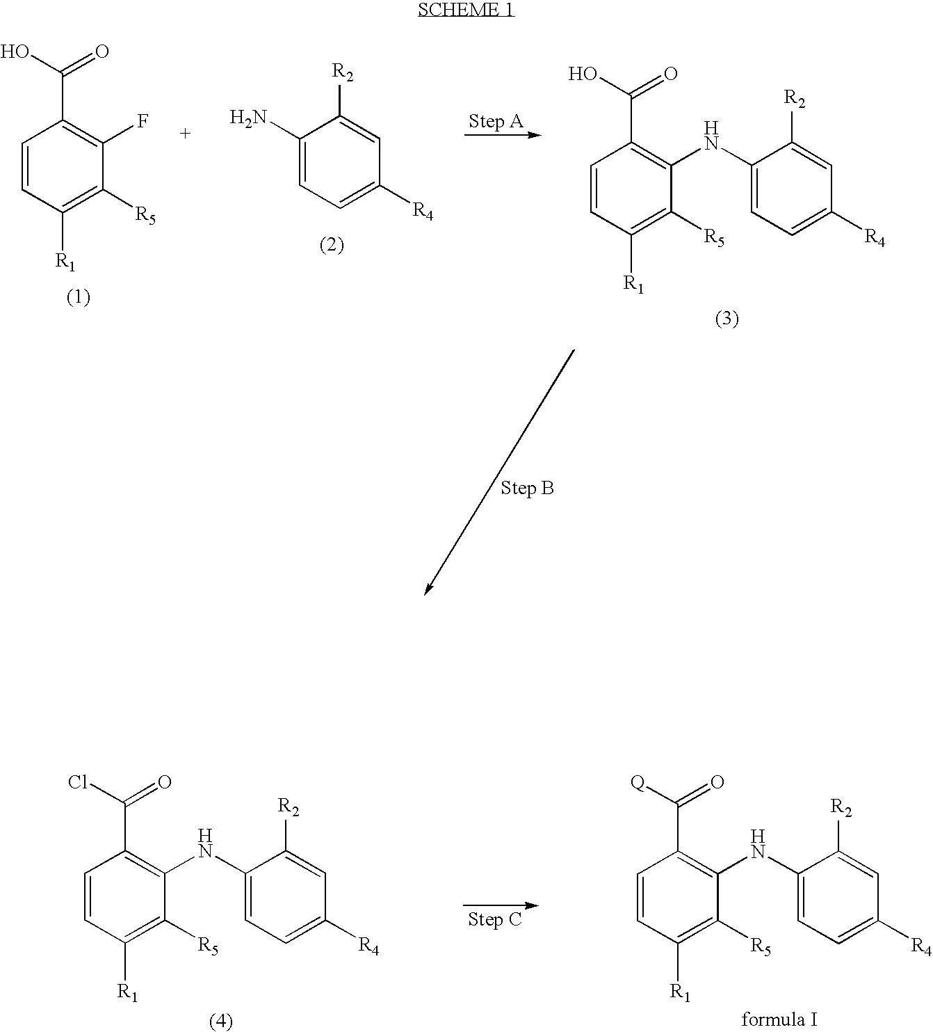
C1=CC([R1])=C([R5])C(F)=C1C(O)=O.C1(N)=CC=C([R4])C=C1[R2].C1=CC([R1])=C([R5])C(NC2=CC=C([R4])C=C2[R2])=C1C(O)=O.C1=CC([R1])=C([R5])C(NC2=CC=C([R4])C=C2[R2])=C1C(Cl)=O.C1=CC([R1])=C([R5])C(NC2=CC=C([R4])C=C2[R2])=C1C([Q])=O
